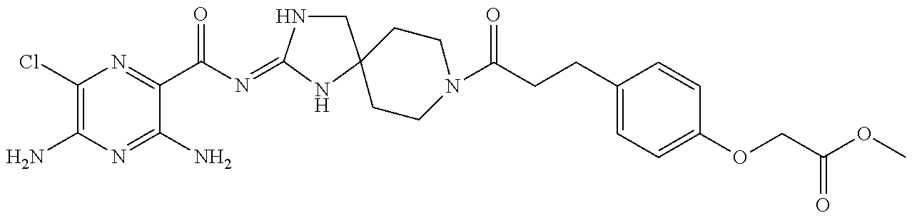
C1(Cl)=C(N)N=C(N)C(C(N=C2NCC3(N2)CCN(C(CCC2=CC=C(OCC(=O)OC)C=C2)=O)CC3)=O)=N1
